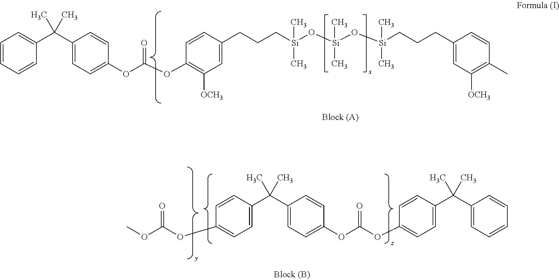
C1=CC=CC(C(C2=CC=C(OC(OC3=C([OCH3])C=C(CCC[Si](O[Si](O[Si](CCCC4=CC([OCH3])=C(C)C=C4)(C)C)(C)C)(C)C)C=C3)=O)C=C2)(C)C)=C1.COC(OC1=CC=C(C(C2=CC=C(OC(OC3=CC=C(C(C4=CC=CC=C4)(C)C)C=C3)=O)C=C2)(C)C)C=C1)=O
